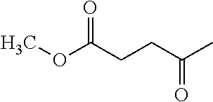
COC(CCC(C)=O)=O
